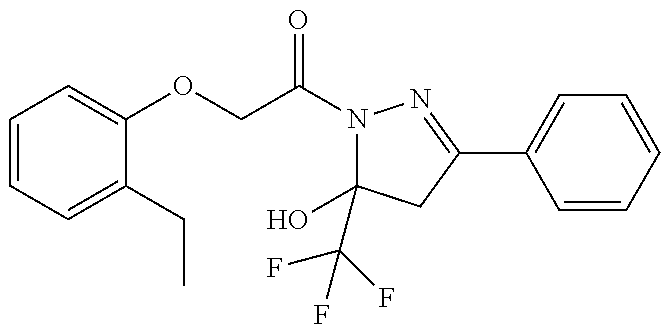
C1=CC=C(CC)C(OCC(N2C(O)(C(F)(F)F)CC(C3=CC=CC=C3)=N2)=O)=C1
